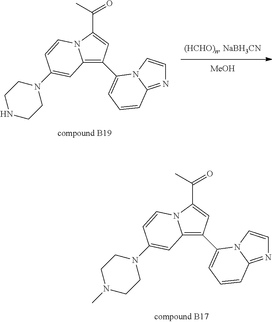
[MeOH].C12=C(C3=CC=CC4=NC=CN43)C=C(C(=O)C)N1C=CC(N1CCNCC1)=C2.C12=C(C3=CC=CC4=NC=CN43)C=C(C(=O)C)N1C=CC(N1CCN(C)CC1)=C2
